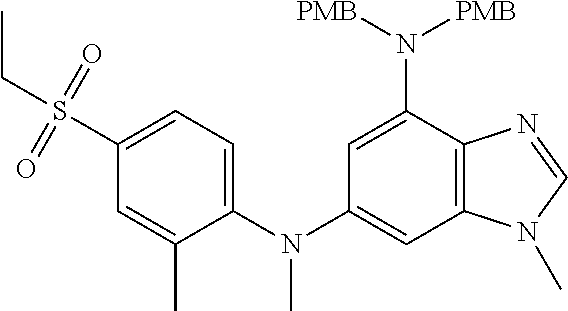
C1=C(N(C)C2=CC3=C(C(N([PMB])[PMB])=C2)N=CN3C)C(C)=CC(S(CC)(=O)=O)=C1
